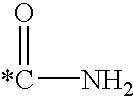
O=[*C]N
